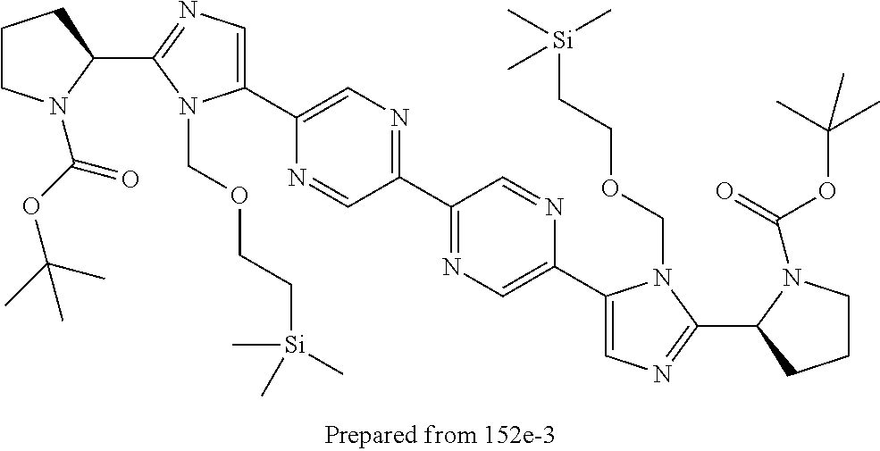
C1(C2=CN=C(C3=NC=C(C4=CN=C(C5CCCN5C(=O)OC(C)(C)C)N4COCC[Si](C)(C)C)N=C3)C=N2)=CN=C(C2CCCN2C(OC(C)(C)C)=O)N1COCC[Si](C)(C)C
